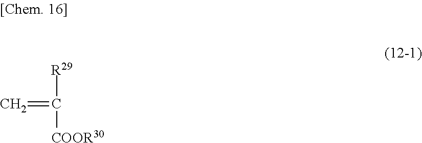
[R29]C(=C)[COOR30]
